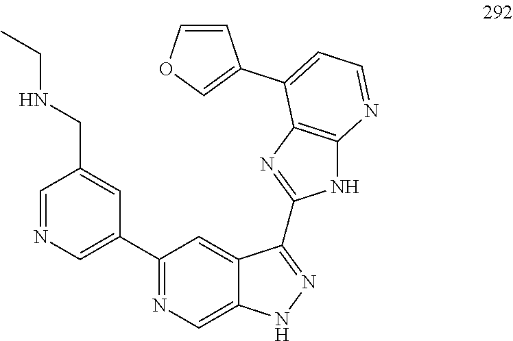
C1(C2=CN=CC(CNCC)=C2)=NC=C2C(=C1)C(C1=NC3=C(N1)N=CC=C3C1=COC=C1)=NN2
